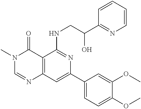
C12=C(C=C(C3=CC=C(OC)C(OC)=C3)N=C1NCC(C1=NC=CC=C1)O)N=CN(C)C2=O
